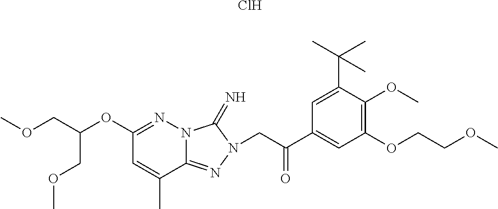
N12C(=NN(CC(C3=CC(OCCOC)=C(OC)C(C(C)(C)C)=C3)=O)C1=N)C(C)=CC(OC(COC)COC)=N2.Cl
